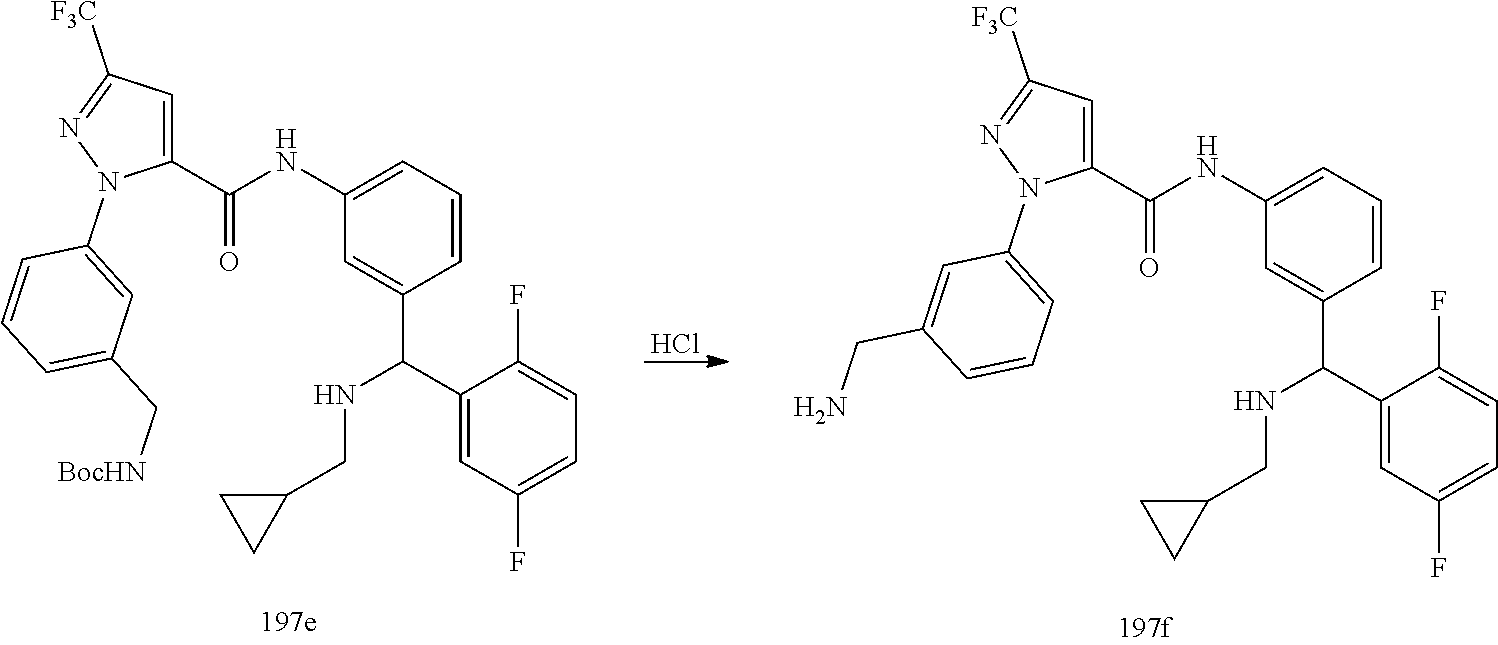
Cl.C1(C(C2=CC(NC(C3=CC([F3C])=NN3C3=CC(C[BocHN])=CC=C3)=O)=CC=C2)NCC2CC2)=CC(F)=CC=C1F.C1(C(C2=CC(NC(C3=CC([F3C])=NN3C3=CC=CC(CN)=C3)=O)=CC=C2)NCC2CC2)=CC(F)=CC=C1F
